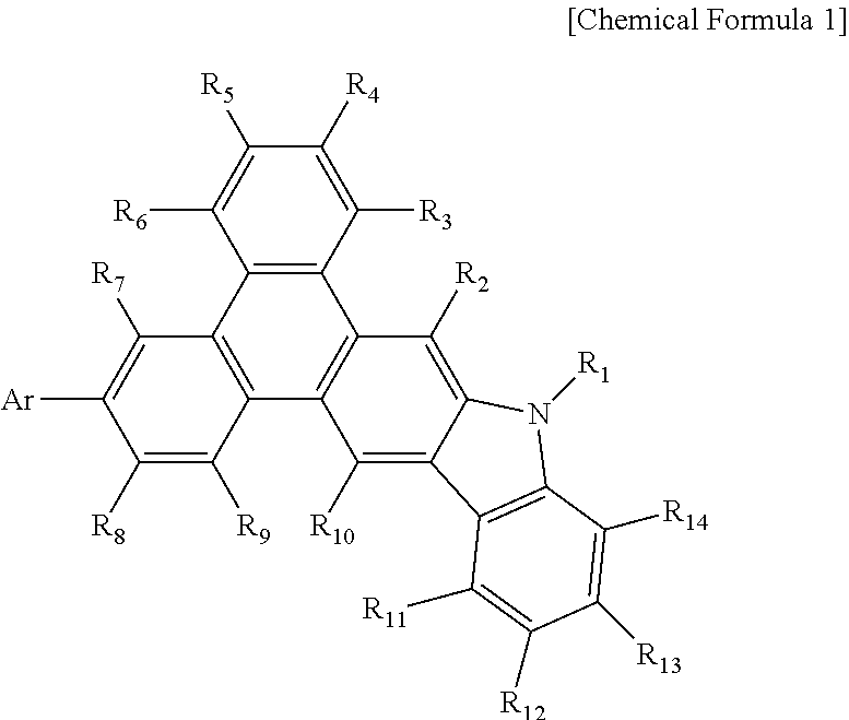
C12=C(C([R3])=C([R4])C([R5])=C1[R6])C1=C(C3=C2C([R7])=C([Ar])C([R8])=C3[R9])C([R10])=C2C(=C1[R2])N([R1])C1=C2C([R11])=C([R12])C([R13])=C1[R14]
